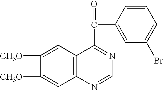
C1([CH3O])=CC2=C(C=C1[CH3O])C(C(C1=CC(Br)=CC=C1)=O)=NC=N2
